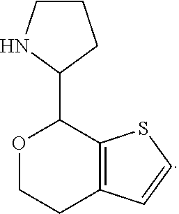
O1CCC2=C(C1C1CCCN1)SC=C2
